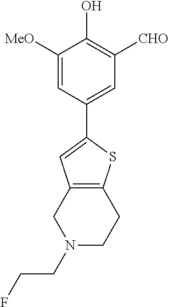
C1=C([MeO])C(O)=C([CHO])C=C1C1=CC2=C(S1)CCN(CCF)C2
